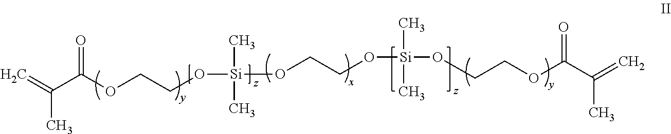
C=C(C(OCCO[Si](OCCO[Si](OCCOC(C(=C)C)=O)(C)C)(C)C)=O)C
